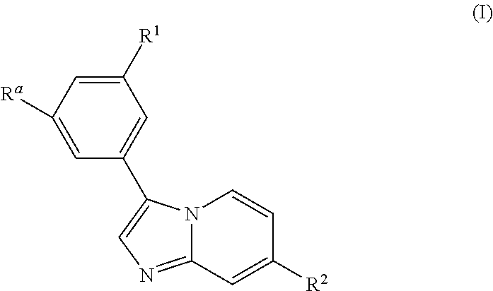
C1([R1])=CC([Ra])=CC(C2=CN=C3N2C=CC([R2])=C3)=C1
